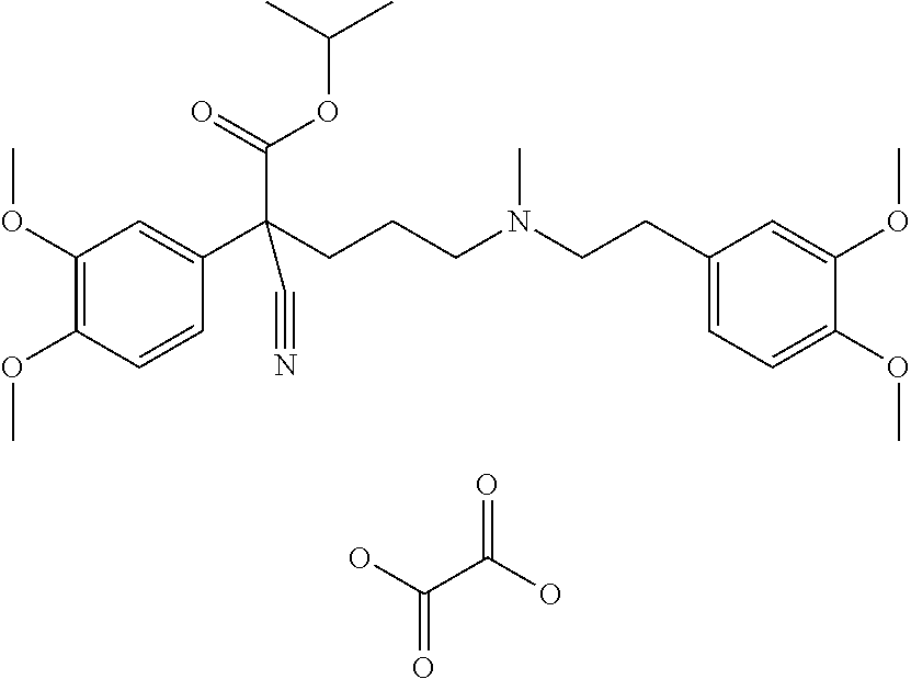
C1(OC)=C(OC)C=CC(C(CCCN(CCC2=CC=C(OC)C(OC)=C2)C)(C(=O)OC(C)C)C#N)=C1.OC(C(O)=O)=O
